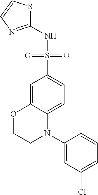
C1=C2C(=CC=C1S(NC1=NC=CS1)(=O)=O)N(C1=CC(Cl)=CC=C1)CCO2
